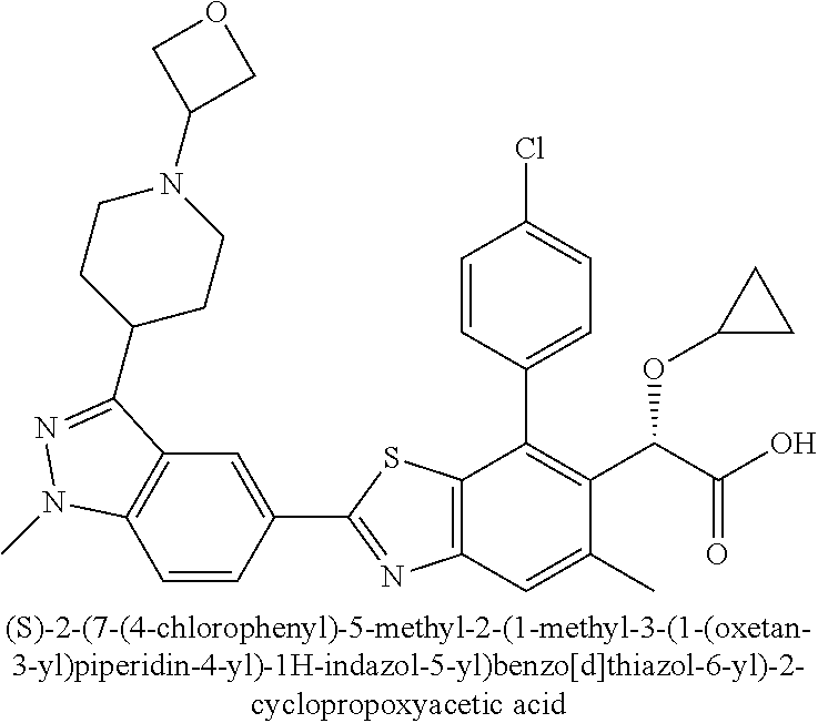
C1=CC(C2=NC3=C(S2)C(C2=CC=C(Cl)C=C2)=C(C(C(O)=O)OC2CC2)C(C)=C3)=CC2=C1N(C)N=C2C1CCN(C2COC2)CC1
